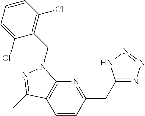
C1=CC(CC2=NN=NN2)=NC2=C1C(C)=NN2CC1=C(Cl)C=CC=C1Cl
